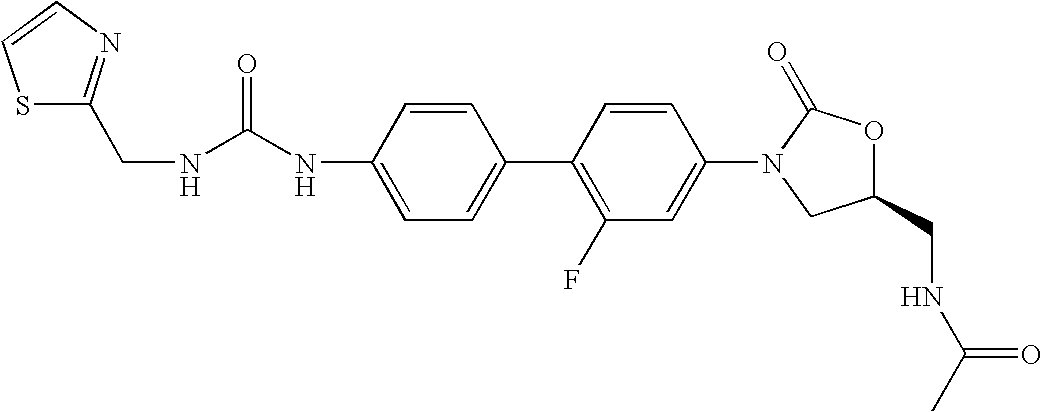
C1=C(NC(NCC2=NC=CS2)=O)C=CC(C2=C(F)C=C(N3CC(CNC(C)=O)OC3=O)C=C2)=C1
